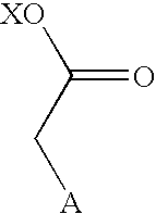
[XO]C(C[A])=O
